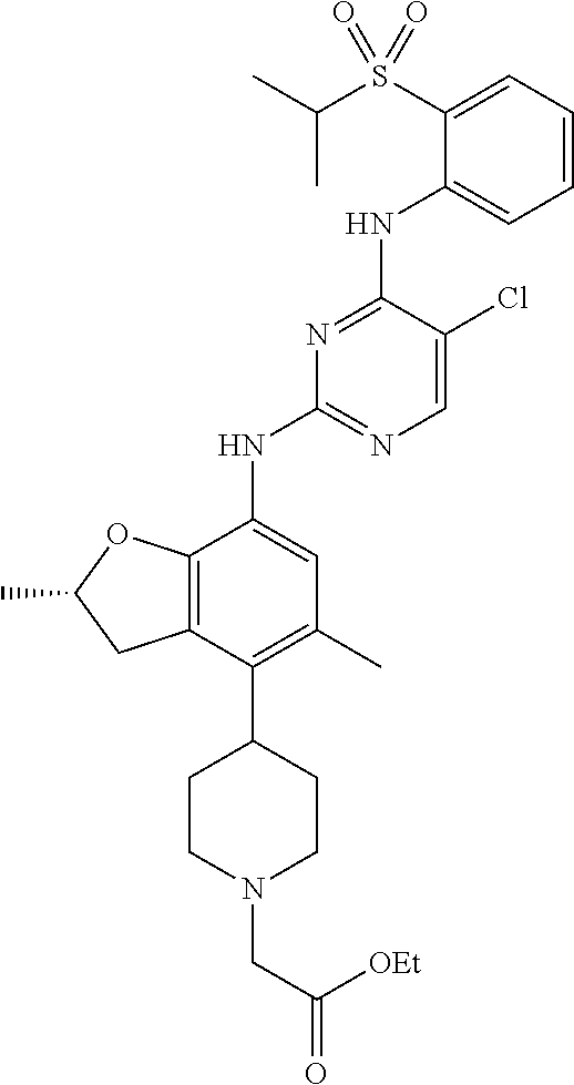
C1=CC=C(S(C(C)C)(=O)=O)C(NC2=NC(NC3=CC(C)=C(C4CCN(CC(=O)[OEt])CC4)C4=C3OC(C)C4)=NC=C2Cl)=C1
